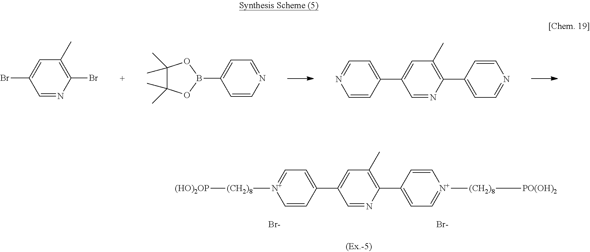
C1=CC(C2=CC(C)=C(C3=CC=[N+]([(CH2)8][PO(OH)2])C=C3)N=C2)=CC=[N+]1[(CH2)8][(HO)2OP].[Br-].[Br-].C1=C(Br)C=NC(Br)=C1C.C1=C(B2OC(C)(C)C(C)(C)O2)C=CN=C1.C1=CC(C2=CC(C)=C(C3=CC=NC=C3)N=C2)=CC=N1
